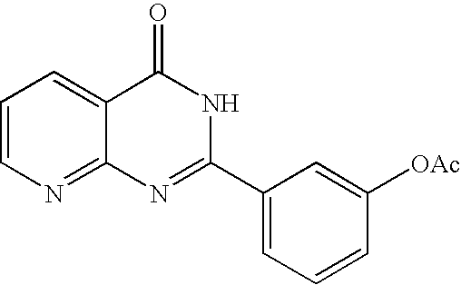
C12=NC=CC=C1C(=O)NC(C1=CC=CC([OAc])=C1)=N2
